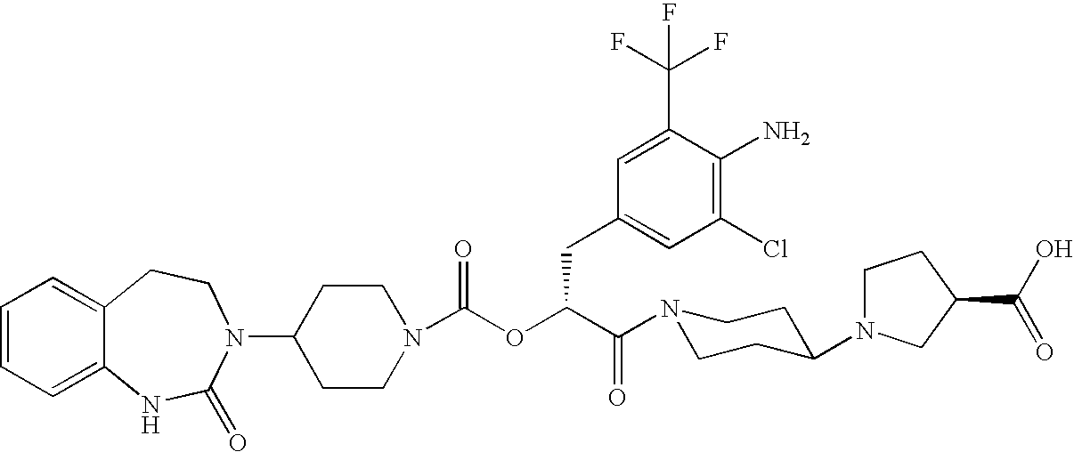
C1(N2C(=O)NC3=CC=CC=C3CC2)CCN(C(OC(C(=O)N2CCC(N3CCC(C(O)=O)C3)CC2)CC2=CC(Cl)=C(N)C(C(F)(F)F)=C2)=O)CC1
